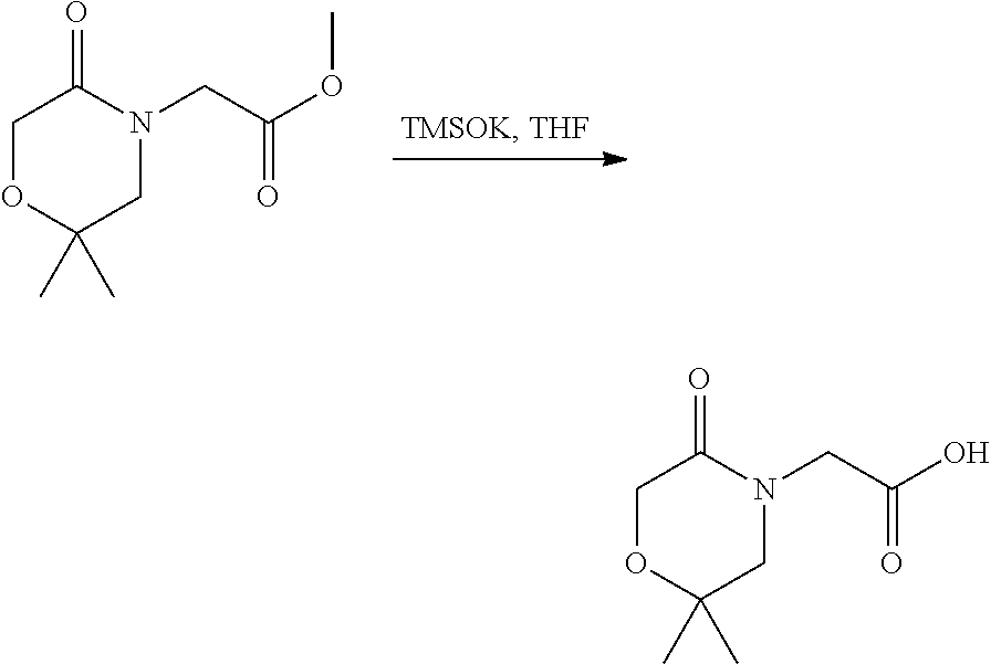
C1OC(C)(C)CN(CC(=O)OC)C1=O.C1OC(C)(C)CN(CC(=O)O)C1=O
